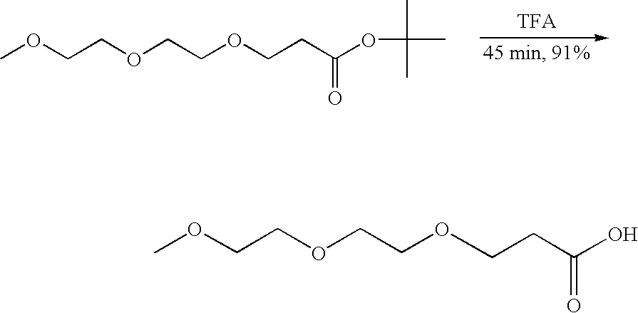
COCCOCCOCCC(O)=O.C(OCCOCCC(OC(C)(C)C)=O)COC
